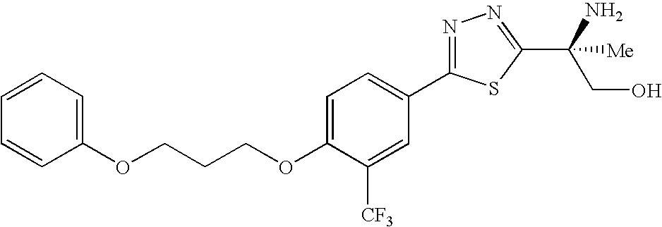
C1=CC=C(OCCCOC2=CC=C(C3=NN=C(C(CO)(N)[Me])S3)C=C2[CF3])C=C1
